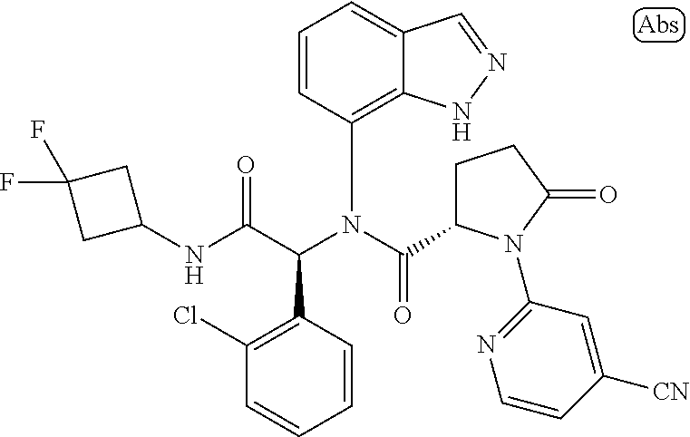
C1=CC(C(C(NC2CC(F)(F)C2)=O)N(C(=O)C2CCC(=O)N2C2=NC=CC([CN])=C2)C2=C3C(=CC=C2)C=NN3)=C(Cl)C=C1
